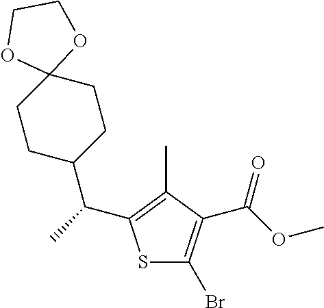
S1C(Br)=C(C(OC)=O)C(C)=C1C(C)C1CCC2(CC1)OCCO2
